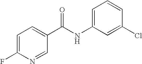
C1=C(F)N=CC(C(NC2=CC=CC(Cl)=C2)=O)=C1
